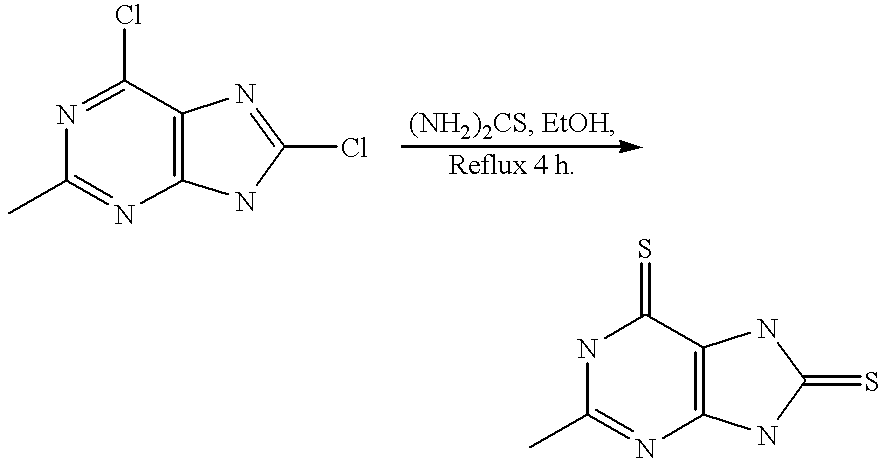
C12=C(C(Cl)=NC(C)=N1)N=C(Cl)N2.C12=C(C(=S)NC(C)=N1)NC(=S)N2
